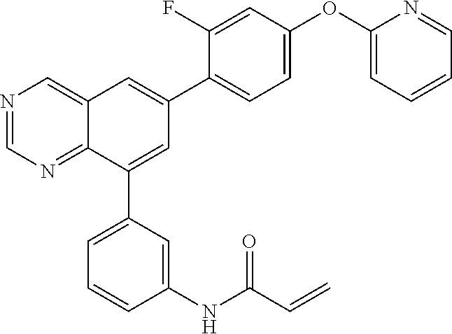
N1=CN=C2C(=C1)C=C(C1=CC=C(OC3=CC=CC=N3)C=C1F)C=C2C1=CC=CC(NC(C=C)=O)=C1
